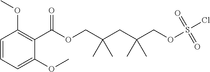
C1(C(OCC(CC(COS(Cl)(=O)=O)(C)C)(C)C)=O)=C(OC)C=CC=C1OC
